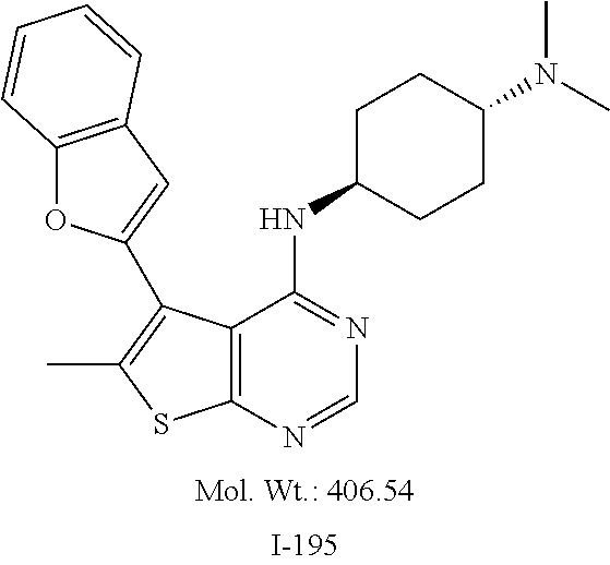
C12=C(N=CN=C1NC1CCC(N(C)C)CC1)SC(C)=C2C1=CC2=C(O1)C=CC=C2
